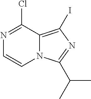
C12=C(I)N=C(C(C)C)N1C=CN=C2Cl
